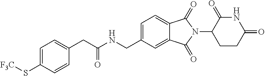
C1=C2C(=CC=C1CNC(CC1=CC=C(S[F3C])C=C1)=O)C(=O)N(C1CCC(=O)NC1=O)C2=O
